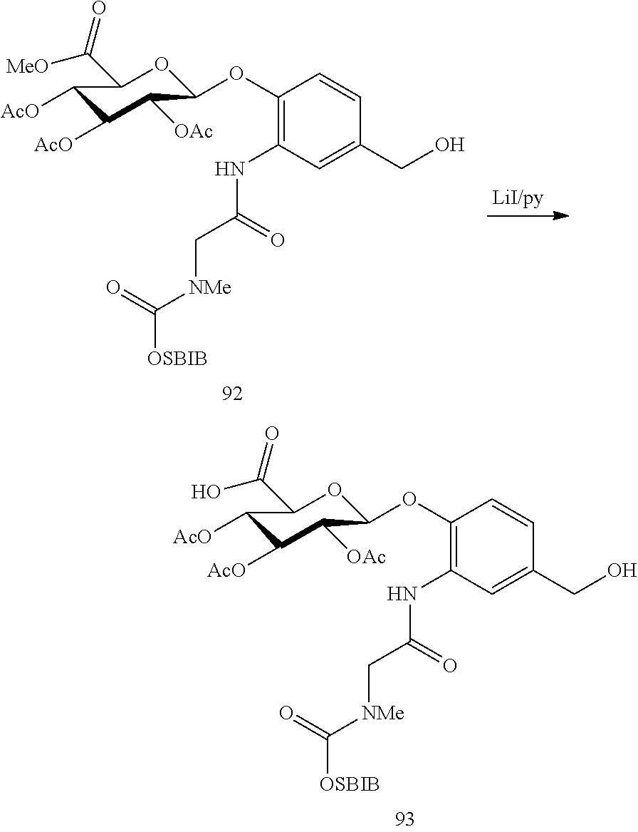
C1(OC2OC(C(O)=O)C([AcO])C([AcO])C2[OAc])=C(NC(C[NMe]C([OSBIB])=O)=O)C=C(CO)C=C1.C1(OC2OC(C([MeO])=O)C([AcO])C([AcO])C2[OAc])=C(NC(C[NMe]C([OSBIB])=O)=O)C=C(CO)C=C1
